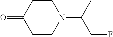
C1CC(=O)CCN1C(C)CF
